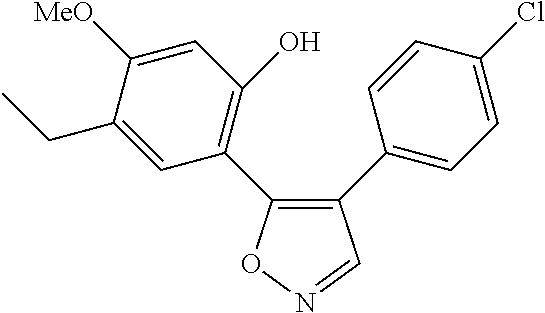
C1(C2=CC=C(Cl)C=C2)=C(C2=C(O)C=C([MeO])C(CC)=C2)ON=C1
